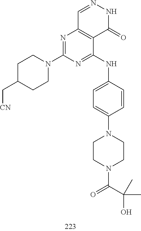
C1=NNC(=O)C2=C1N=C(N1CCC(C[CN])CC1)N=C2NC1=CC=C(N2CCN(C(C(C)(O)C)=O)CC2)C=C1
